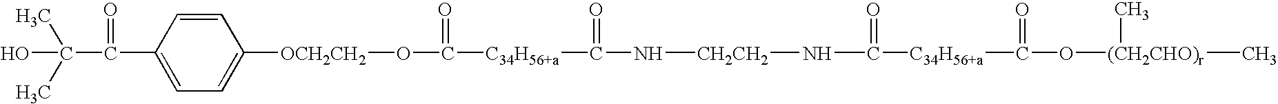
C1=CC(C(C(C)(C)O)=O)=CC=C1[OCH2CH2]OC([C34H56+a]C(N[CH2CH2]NC([C34H56+a]C(O[(CH2CHO)r](C)C)=O)=O)=O)=O
